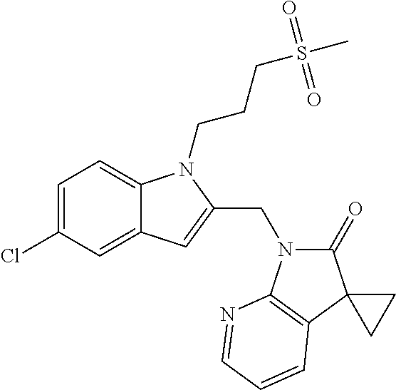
C1=C(Cl)C=C2C(=C1)N(CCCS(C)(=O)=O)C(CN1C(=O)C3(C4=C1N=CC=C4)CC3)=C2
